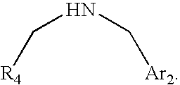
C(NC[Ar2])[R4]
